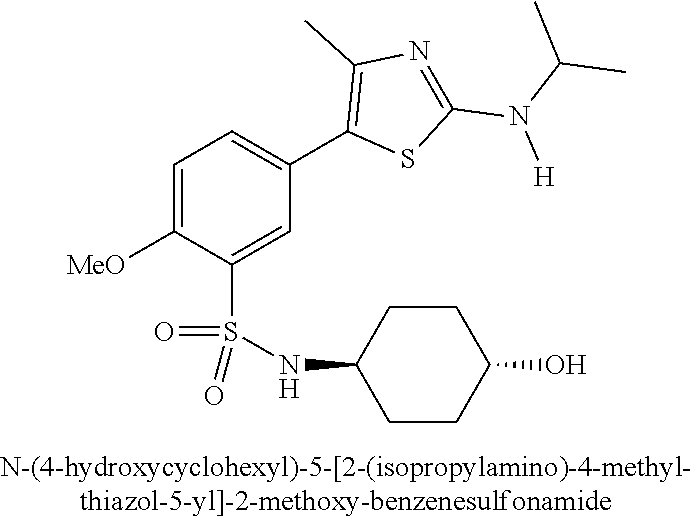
C1=C([OMe])C(S(NC2CCC(O)CC2)(=O)=O)=CC(C2=C(C)N=C(N(C(C)C)[H])S2)=C1
